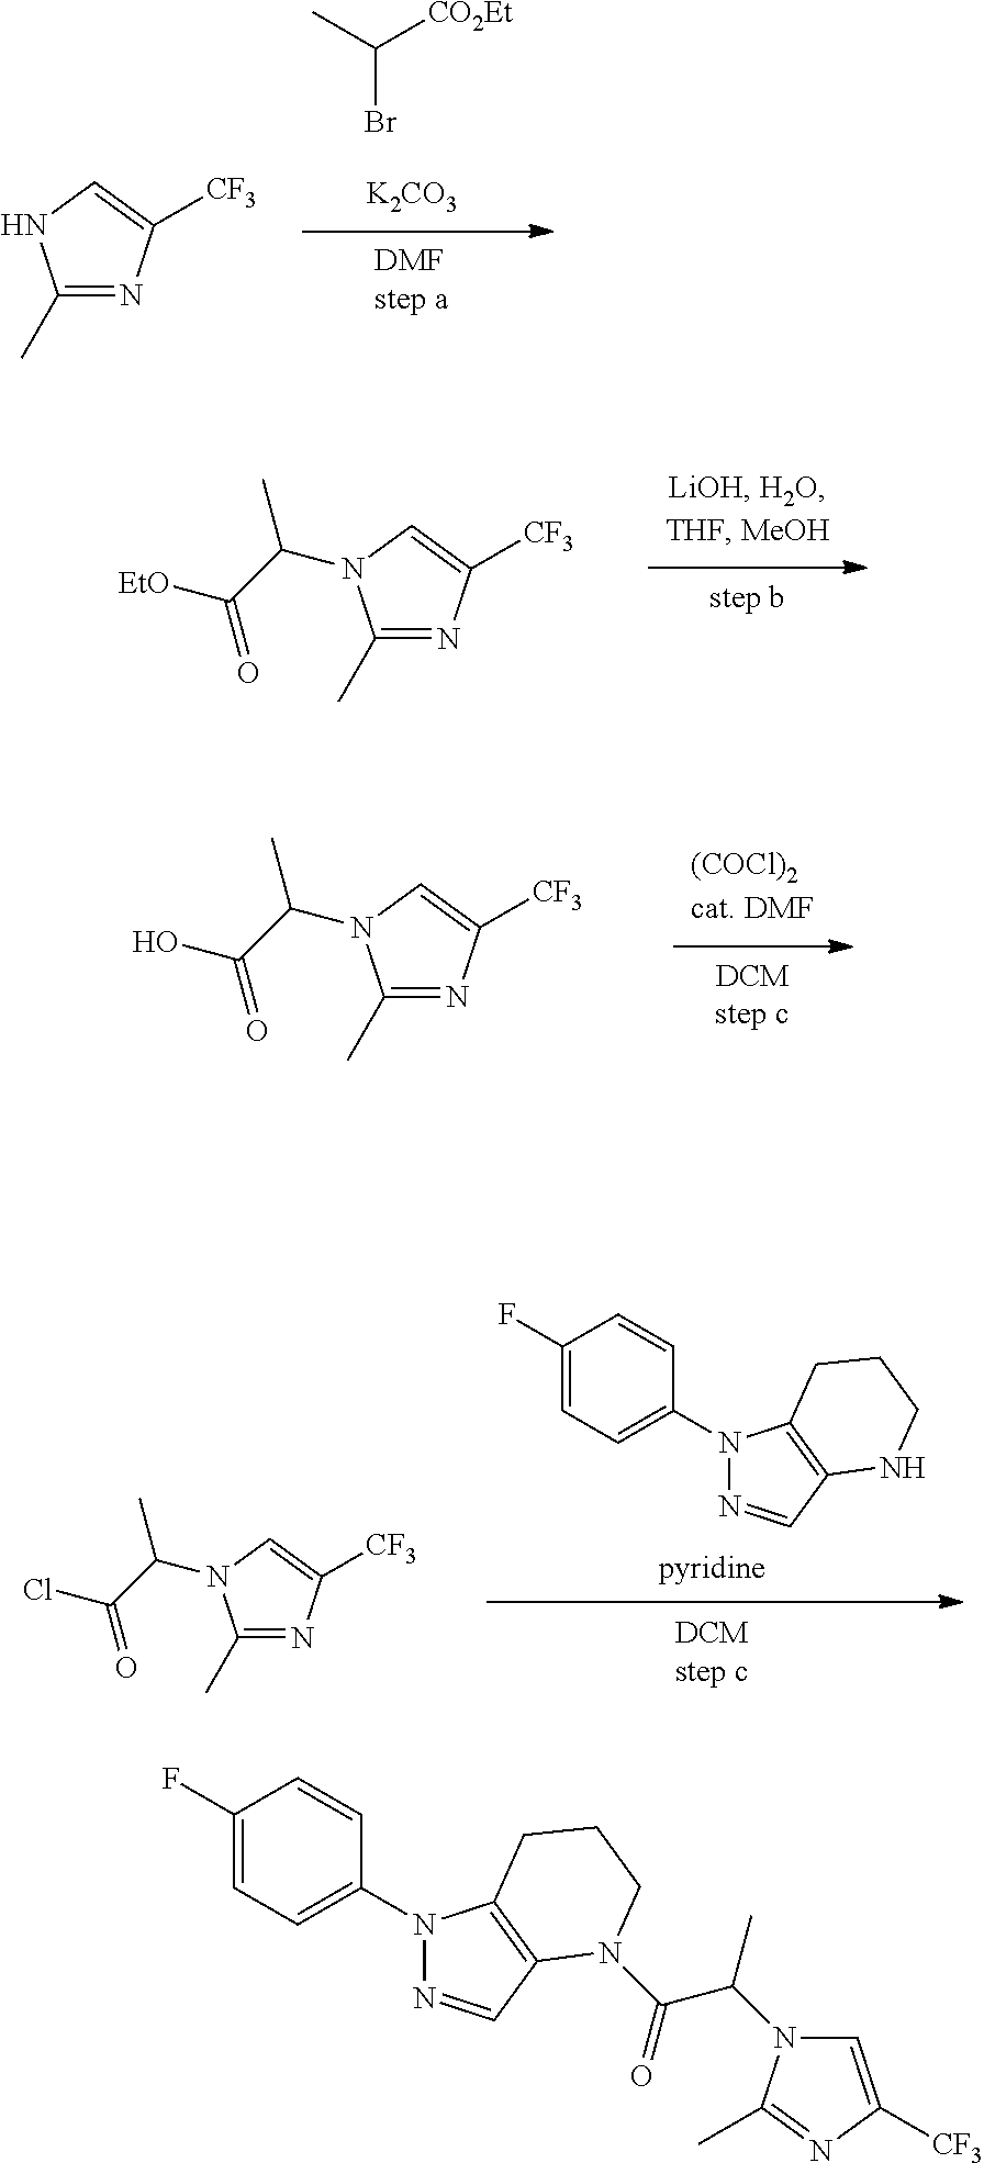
C1(C)=NC([CF3])=CN1C(C([EtO])=O)C.C1(C)=NC([CF3])=CN1.CC([CO2Et])Br.[K2CO3].C1(C)=NC([CF3])=CN1C(C(O)=O)C.C1(C)=NC([CF3])=CN1C(C(Cl)=O)C.N1(C2=CC=C(F)C=C2)N=CC2=C1CCCN2.N1(C2=CC=C(F)C=C2)N=CC2=C1CCCN2C(C(C)N1C=C([CF3])N=C1C)=O
